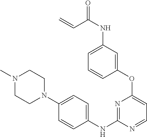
C1(OC2=CC=NC(NC3=CC=C(N4CCN(C)CC4)C=C3)=N2)=CC(NC(=O)C=C)=CC=C1
